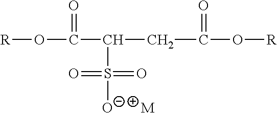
C(O[R])(=O)CC(C(O[R])=O)S(=O)(=O)[O-].[M]
